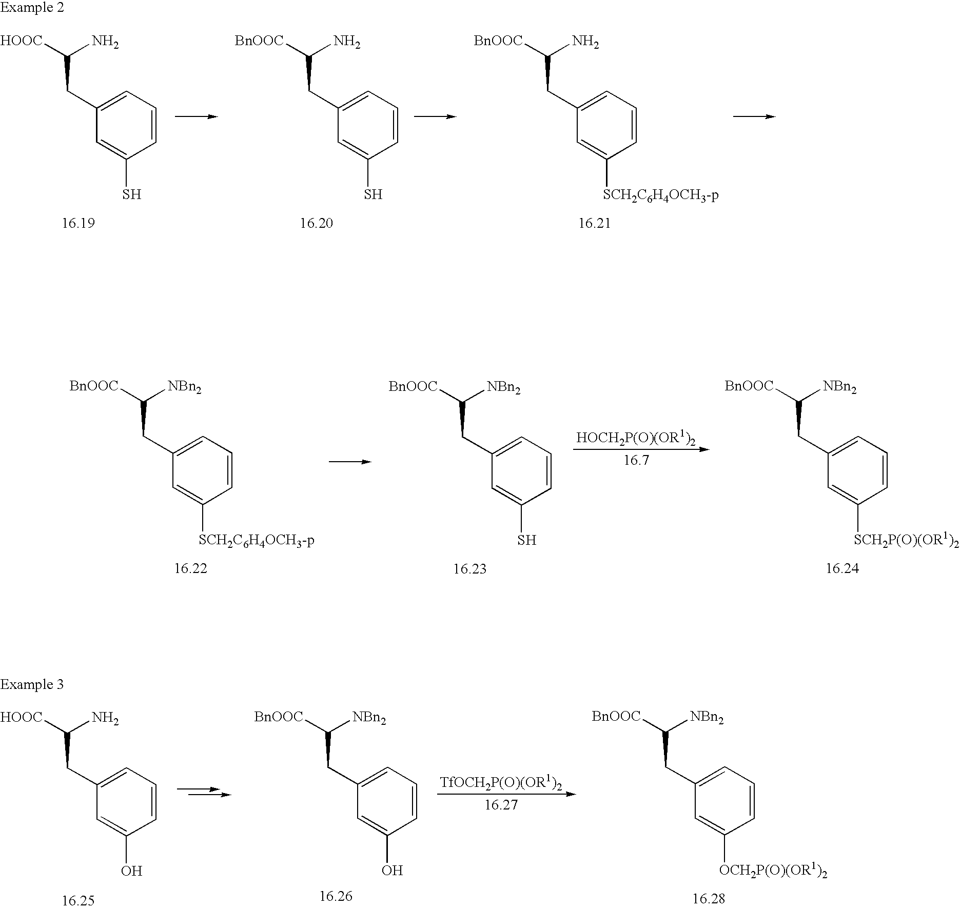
C1(CC(N)[BnOOC])=CC=CC(S)=C1.C1(CC(N)[HOOC])=CC=CC(S)=C1.C1(CC(N)[BnOOC])=CC=CC([SCH2C6H4OCH3-p])=C1.C1(CC([NBn2])[BnOOC])=CC=CC(S)=C1.C1(CC([NBn2])[BnOOC])=CC=CC([SCH2C6H4OCH3-p])=C1.C1(CC([NBn2])[BnOOC])=CC=CC([SCH2P(O)(OR1)2])=C1.C1(CC([NBn2])[BnOOC])=CC=CC(O)=C1.C1(CC(N)[HOOC])=CC=CC(O)=C1.C1(CC([NBn2])[BnOOC])=CC=CC([OCH2P(O)(OR1)2])=C1
